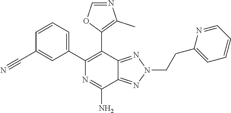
NC1=NC(C2=CC=CC(C#N)=C2)=C(C2=C(C)N=CO2)C2=NN(CCC3=CC=CC=N3)N=C12
